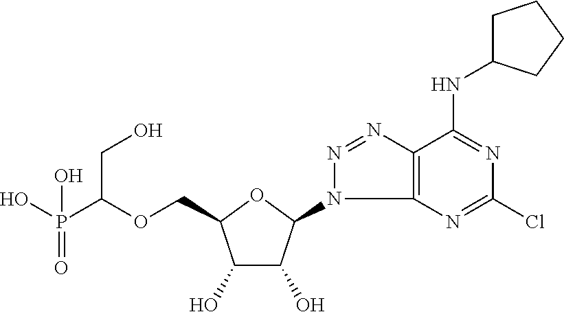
C(OCC1C(O)C(O)C(N2C3=C(N=N2)C(NC2CCCC2)=NC(Cl)=N3)O1)(P(O)(=O)O)CO
